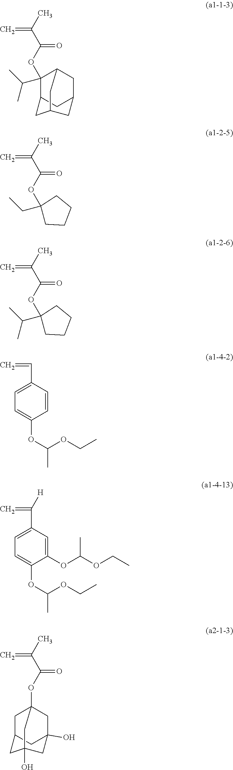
C=C(C)C(OC1(C(C)C)C2CC3CC1CC(C2)C3)=O.C=C(C)C(OC1(CC)CCCC1)=O.C=C(C)C(OC1(C(C)C)CCCC1)=O.C=CC1=CC=C(OC(C)OCC)C=C1.C=C(C1=CC=C(OC(C)OCC)C(OC(OCC)C)=C1)[H].C=C(C)C(OC12CC3CC(O)(C1)CC(O)(C3)C2)=O
